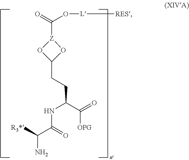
C([Z]1OC(CCC(C(=O)[OPG])NC(=O)C(N)[R3*])O1)(O[L][RES])=O
